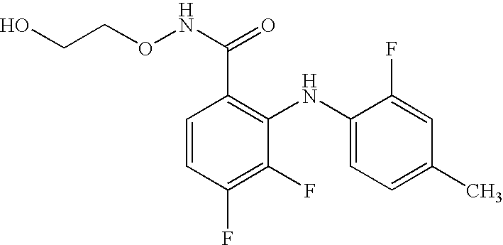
C1=CC(F)=C(F)C(NC2=CC=C(C)C=C2F)=C1C(NOCCO)=O
